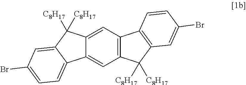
C12=CC3=C(C=C1C([C8H17])([C8H17])C1=CC(Br)=CC=C21)C1=C(C3([C8H17])[C8H17])C=C(Br)C=C1
